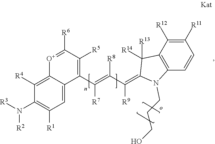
[O+]1=C([R6])C([R5])=C(C(=C([R8])C([R9])=C2C([R13])([R14])C3=C(C=CC([R11])=C3[R12])N2CCCO)[R7])C2=CC([R1])=C(N([R3])[R2])C([R4])=C12
